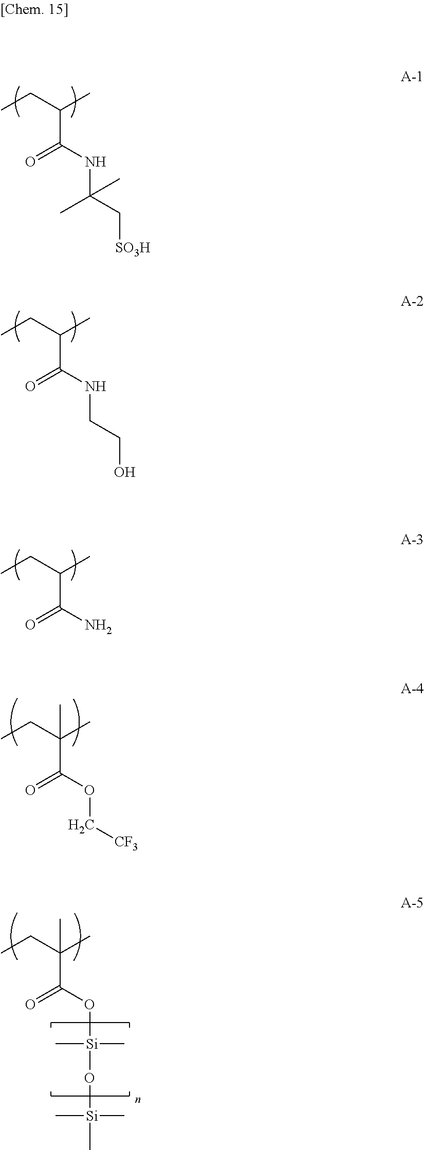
CCC(C)C(NC(C[SO3H])(C)C)=O.CCC(C)C(NCCO)=O.CCC(C)C(N)=O.CCC(C)(C(O[Si](O[Si](C)(C)C)(C)C)=O)C.CCC(C)(C(OC[CF3])=O)C
